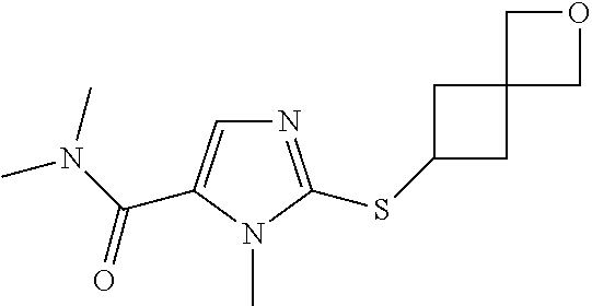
N1=C(SC2CC3(C2)COC3)N(C)C(C(N(C)C)=O)=C1
